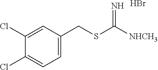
C1(CSC([NHCH3])=N)=CC=C(Cl)C(Cl)=C1.Br
